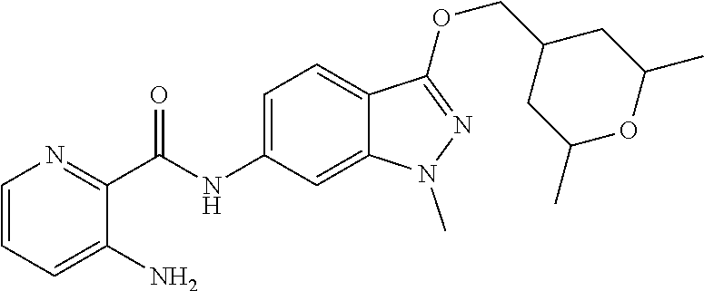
C(NC1=CC=C2C(=C1)N(C)N=C2OCC1CC(C)OC(C)C1)(C1=NC=CC=C1N)=O
